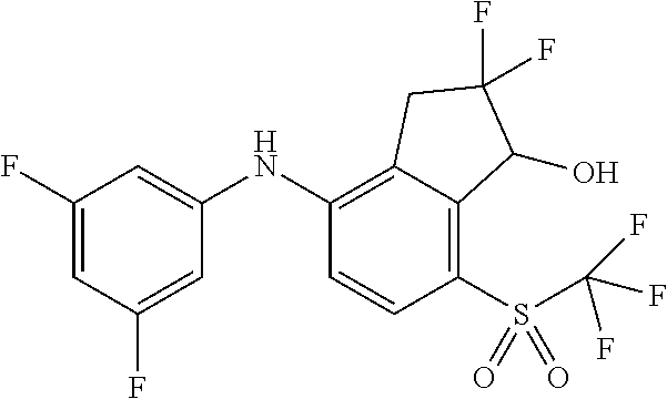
C1(NC2=C3C(=C(S(C(F)(F)F)(=O)=O)C=C2)C(O)C(F)(F)C3)=CC(F)=CC(F)=C1
